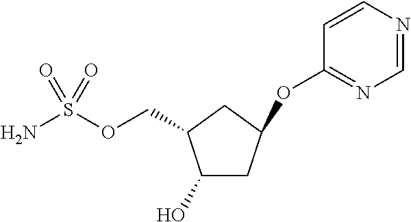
OC1CC(OC2=NC=NC=C2)CC1COS(N)(=O)=O
